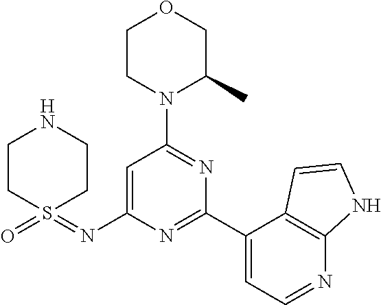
O1CCN(C2=NC(C3=CC=NC4=C3C=CN4)=NC(N=S3(=O)CCNCC3)=C2)C(C)C1
